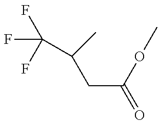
FC(F)(F)C(CC(=O)OC)C
